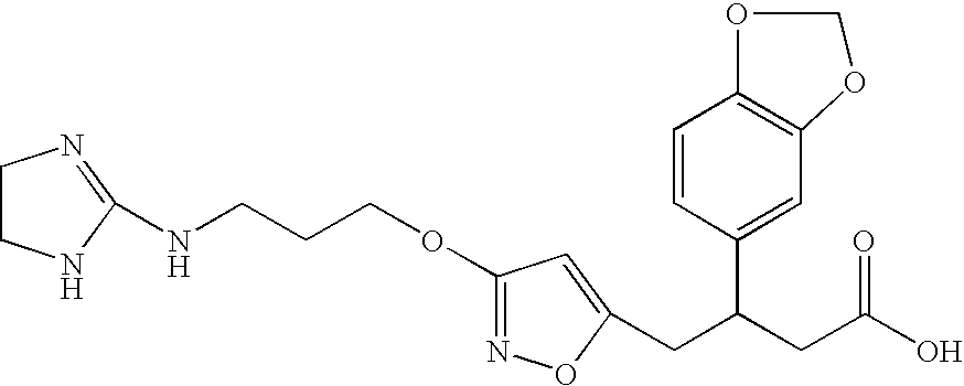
O(C1=NOC(CC(CC(O)=O)C2=CC3=C(C=C2)OCO3)=C1)CCCNC1=NCCN1
